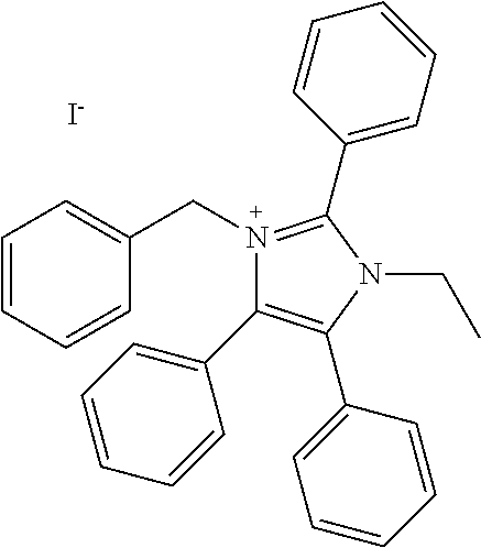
[I-].C(N1=C(C2=CC=CC=C2)N(CC)C(C2=CC=CC=C2)=C1C1=CC=CC=C1)C1=CC=CC=C1
